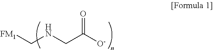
O=C([O-])CNC[FM1]
